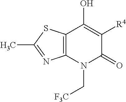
C12=C(N(C[F3C])C(=O)C([R4])=C1O)N=C(C)S2
